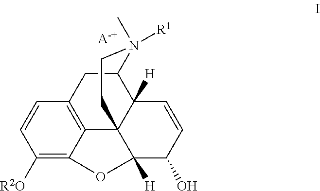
C1([R2O])=C2C3=C(C=C1)CC1C4([H])C3(C([H])(C(O)C=C4)O2)CCN1([R1])C.[A-+]
